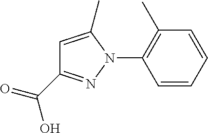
C1=C(C)N(C2=C(C)C=CC=C2)N=C1C(=O)O
